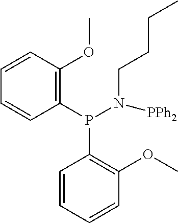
C1(P(N(CCCC)[PPh2])C2=C(OC)C=CC=C2)=C(OC)C=CC=C1
